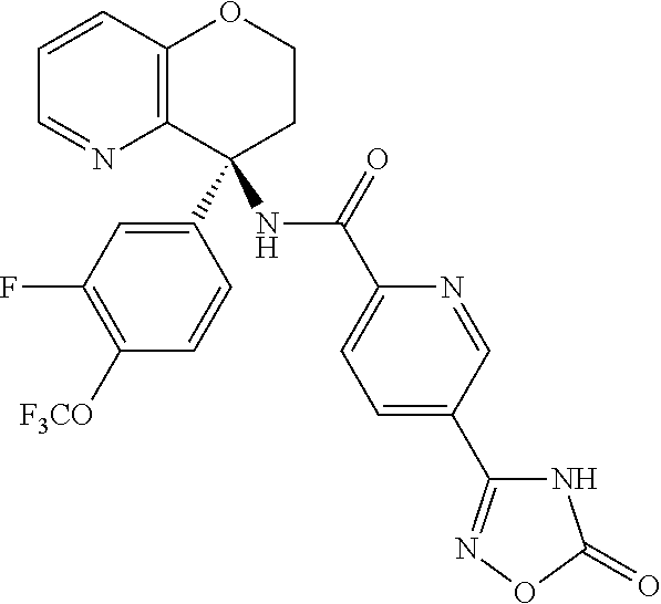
C1(C2(NC(=O)C3=CC=C(C4=NOC(=O)N4)C=N3)C3=C(OCC2)C=CC=N3)=CC(F)=C([F3CO])C=C1
